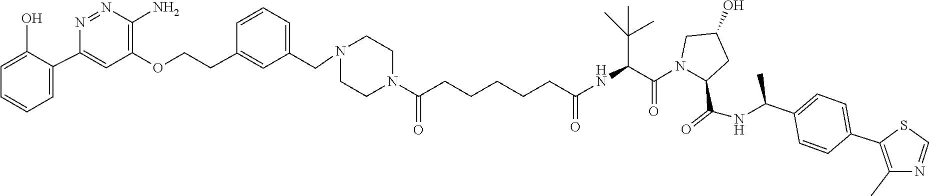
C1=CC(C2=C(C)N=CS2)=CC=C1C(NC(=O)C1N(C(C(NC(CCCCCC(=O)N2CCN(CC3=CC=CC(CCOC4=C(N)N=NC(C5=CC=CC=C5O)=C4)=C3)CC2)=O)C(C)(C)C)=O)CC(O)C1)C
